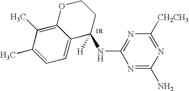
[H]C1(NC2=NC([CH2CH3])=NC(N)=N2)C2=CC=C(C)C(C)=C2OCC1
